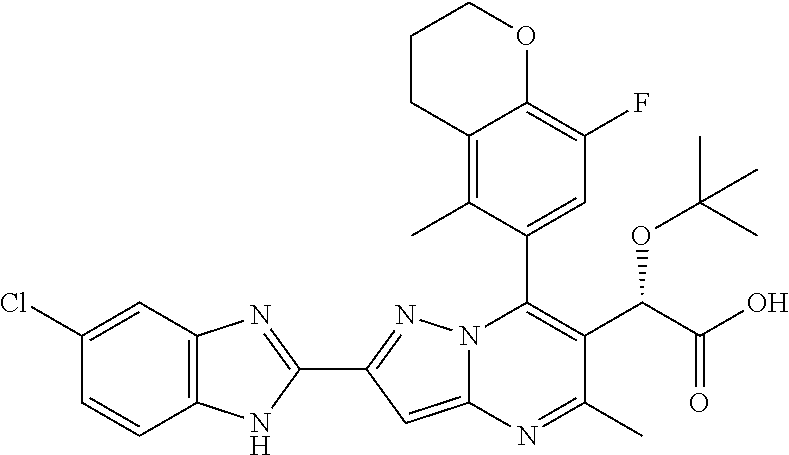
C1=C(Cl)C=CC2=C1N=C(C1=NN3C(C4=CC(F)=C5C(=C4C)CCCO5)=C(C(C(O)=O)OC(C)(C)C)C(C)=NC3=C1)N2
